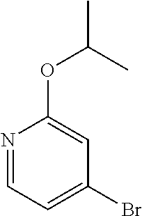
N1=CC=C(Br)C=C1OC(C)C
